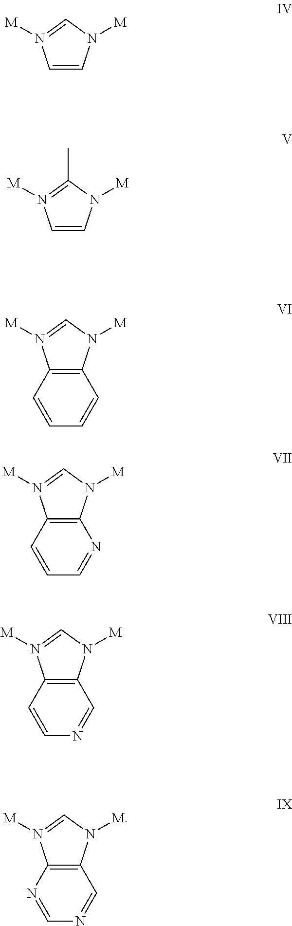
C1=CN([M])=C(C)N1[M].C1=CN([M])=CN1[M].C12=C(N([M])=CN1[M])C=CC=C2.C12=C(N([M])=CN1[M])C=CC=N2.C12=C(N([M])=CN1[M])C=CN=C2.C12=C(N([M])=CN1[M])N=CN=C2
